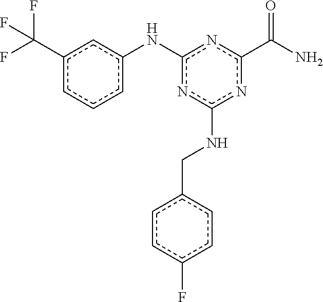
c1(Nc2cc(C(F)(F)F)ccc2)nc(NCc2ccc(F)cc2)nc(C(N)=O)n1
